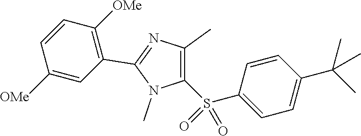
C1(S(C2=CC=C(C(C)(C)C)C=C2)(=O)=O)=C(C)N=C(C2=C([OMe])C=CC([OMe])=C2)N1C
